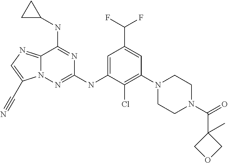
C12=NC=C(C#N)N1N=C(NC1=CC(C(F)F)=CC(N3CCN(C(=O)C4(C)COC4)CC3)=C1Cl)N=C2NC1CC1
